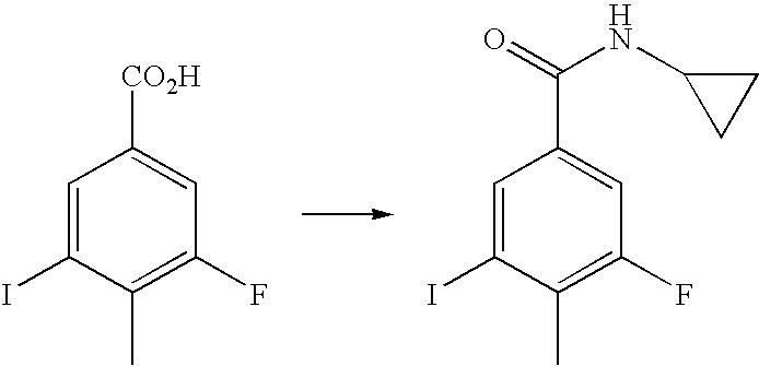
C1=C(I)C(C)=C(F)C=C1[CO2H].C1=C(I)C(C)=C(F)C=C1C(NC1CC1)=O
